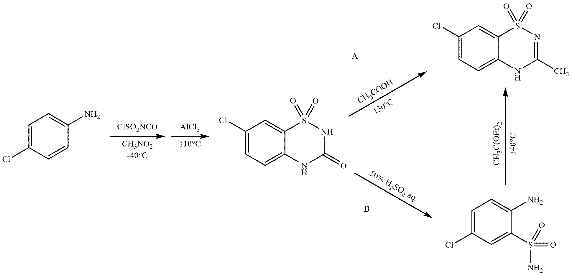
C1=C(Cl)C=CC(N)=C1.[ClSO2NCO].[AlCl3].ClC1=CC=C2C(=C1)S(=O)(=O)NC(=O)N2.C1=C(Cl)C=C(S(N)(=O)=O)C(N)=C1.C1(Cl)=CC=C2C(=C1)S(=O)(=O)N=C(C)N2.[CH3COOH].[A].B.[CH3C(OEt)2]
